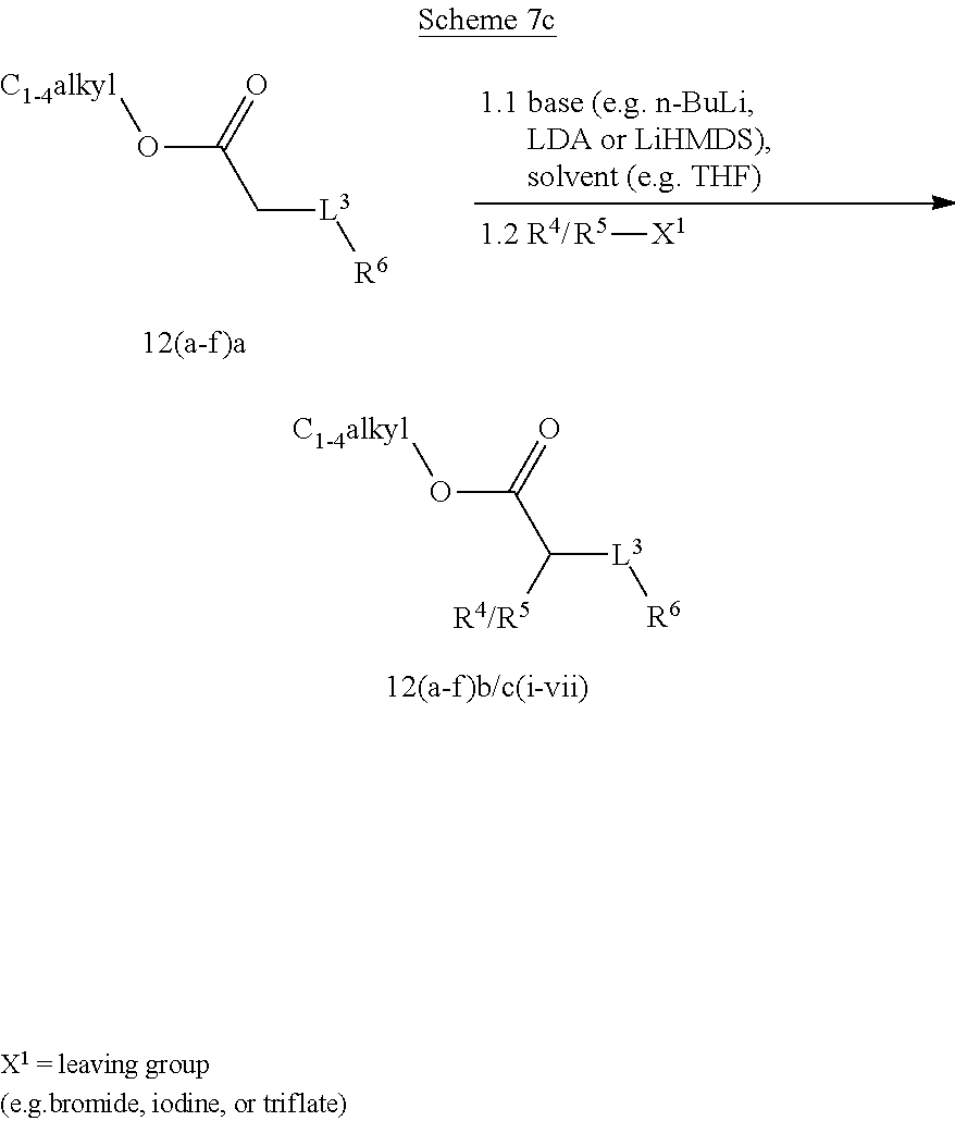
[C1-4alkyl]OC(=O)C([L3][R6])[R4/R5].[C1-4alkyl]OC(=O)C[L3][R6].[R5][X1]
